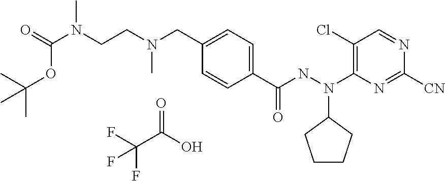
C1(Cl)=C(N(C2CCCC2)NC(C2=CC=C(CN(CCN(C(=O)OC(C)(C)C)C)C)C=C2)=O)N=C([CN])N=C1.C(C(O)=O)(F)(F)F
